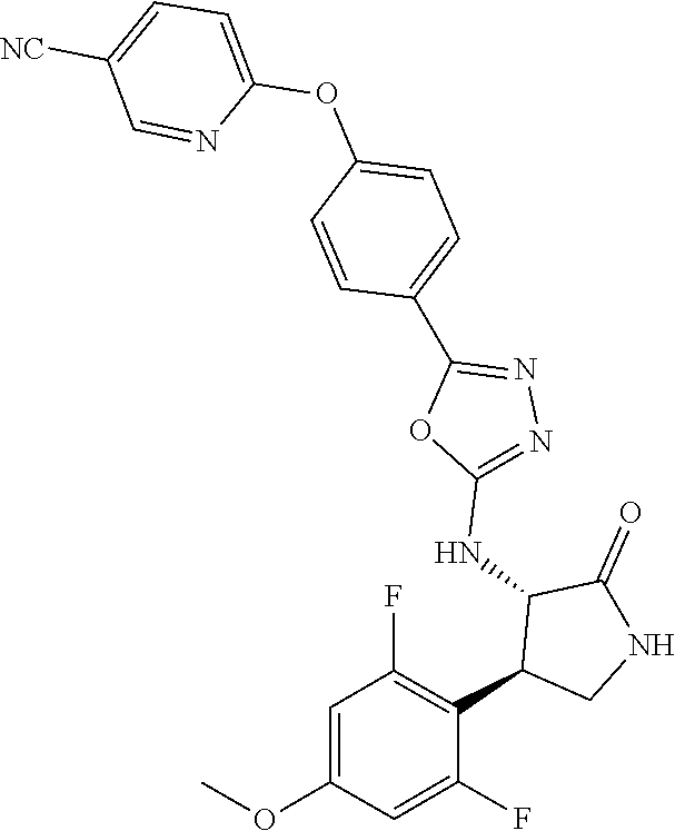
C1(NC2C(C3=C(F)C=C(OC)C=C3F)CNC2=O)=NN=C(C2=CC=C(OC3=CC=C([NC])C=N3)C=C2)O1
